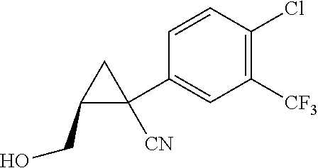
C1([CF3])=C(Cl)C=CC(C2([CN])CC2CO)=C1
